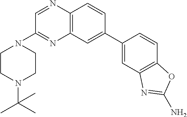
C1=C(C2=CC3=C(N=CC(N4CCN(C(C)(C)C)CC4)=N3)C=C2)C=CC2=C1N=C(N)O2
